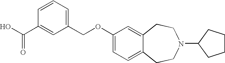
C1(C(O)=O)=CC(COC2=CC=C3C(=C2)CCN(C2CCCC2)CC3)=CC=C1
